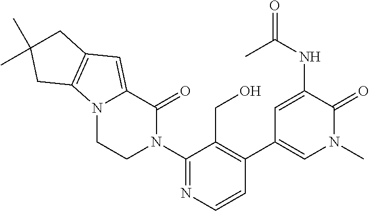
N12CCN(C3=NC=CC(C4=CN(C)C(=O)C(NC(=O)C)=C4)=C3CO)C(=O)C1=CC1=C2CC(C)(C)C1
